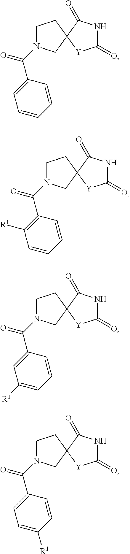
C1CC2(CN1C(C1=CC=CC=C1)=O)C(=O)NC(=O)[Y]2.C1CC2(CN1C(C1=C([R1])C=CC=C1)=O)C(=O)NC(=O)[Y]2.C1CC2(CN1C(C1=CC([R1])=CC=C1)=O)C(=O)NC(=O)[Y]2.C1CC2(CN1C(C1=CC=C([R1])C=C1)=O)C(=O)NC(=O)[Y]2
